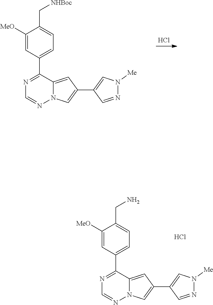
C1=NN2C(=CC(C3=CN([Me])N=C3)=C2)C(C2=CC=C(CN)C([MeO])=C2)=N1.Cl.C1=NN2C(=CC(C3=CN([Me])N=C3)=C2)C(C2=CC=C(C[NHBoc])C([MeO])=C2)=N1.Cl
